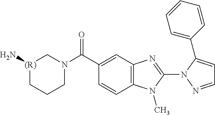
C1=CC2=C(C=C1C(N1C[(R)](N)CCC1)=O)N=C(N1N=CC=C1C1=CC=CC=C1)N2C
